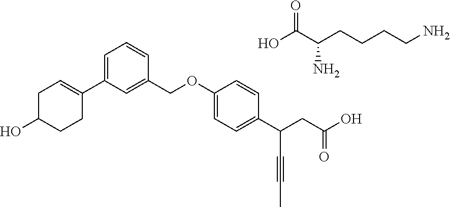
C1C=C(C2=CC=CC(COC3=CC=C(C(CC(O)=O)C#CC)C=C3)=C2)CCC1O.O=C(C(CCCCN)N)O
